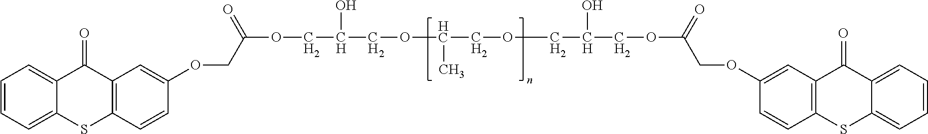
C1=CC=C2C(=C1)C(=O)C1=C(S2)C=CC(OCC(=O)OCC(COC(COCC(COC(=O)COC2=CC3=C(SC4=CC=CC=C4C3=O)C=C2)O)C)O)=C1
